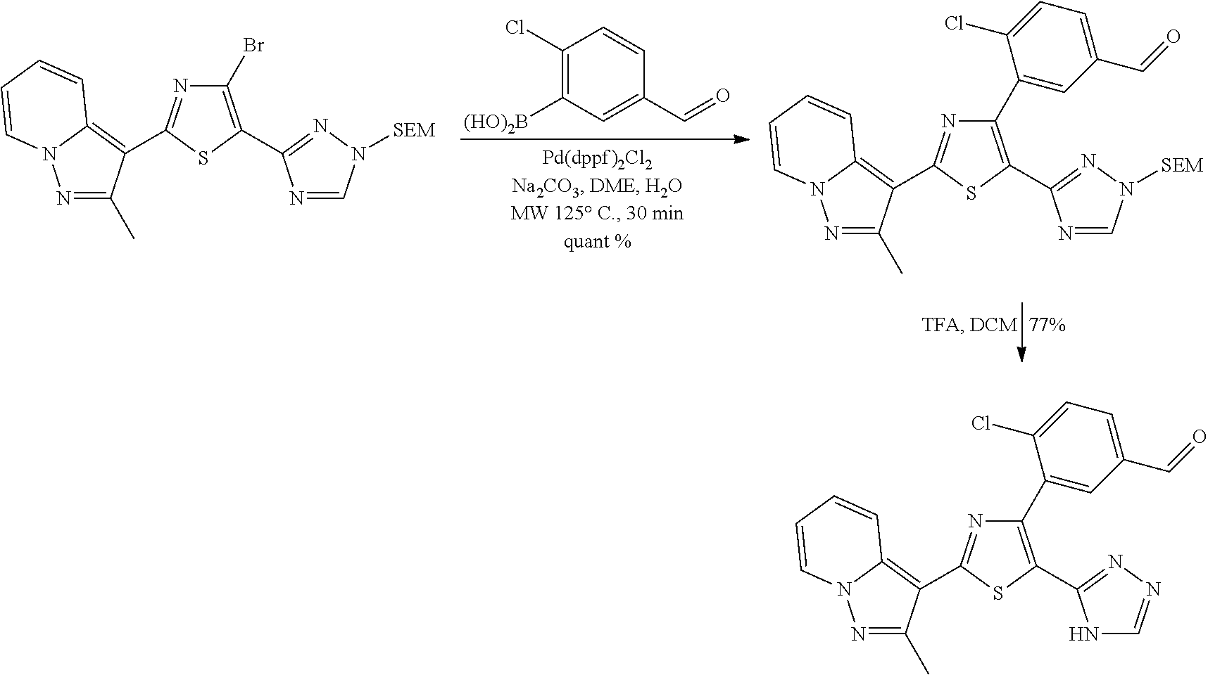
C1(Cl)=C([(HO)2B])C=C(C=O)C=C1.N1=C(C)C(C2=NC(Br)=C(C3=NN([SEM])C=N3)S2)=C2N1C=CC=C2.N1=C(C)C(C2=NC(C3=CC(C=O)=CC=C3Cl)=C(C3=NN([SEM])C=N3)S2)=C2N1C=CC=C2.N1=C(C)C(C2=NC(C3=CC(C=O)=CC=C3Cl)=C(C3=NN=CN3)S2)=C2N1C=CC=C2
